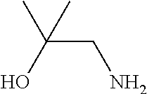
OC(CN)(C)C
